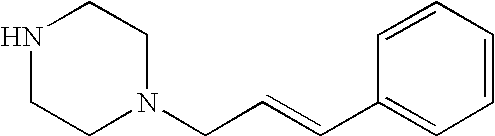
C1NCCN(CC=CC2=CC=CC=C2)C1
